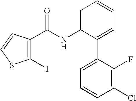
C1=C(NC(C2=C(I)SC=C2)=O)C(C2=CC=CC(Cl)=C2F)=CC=C1
